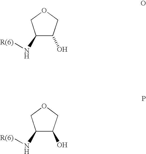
C1(N[R(6)])C(O)COC1.C1(N[R(6)])C(O)COC1
